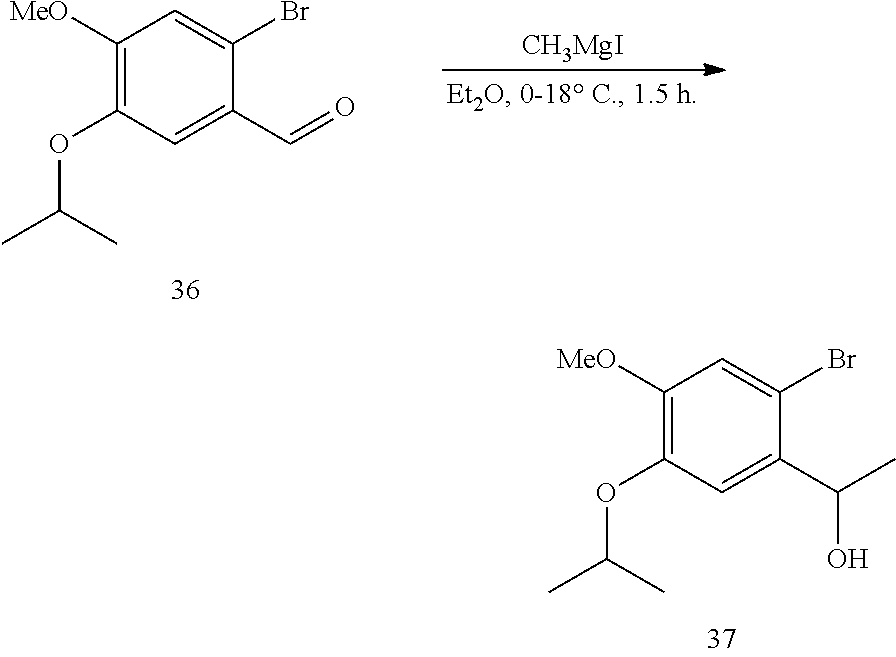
C1([MeO])=C(OC(C)C)C=C(C(C)O)C(Br)=C1.C1([MeO])=C(OC(C)C)C=C(C=O)C(Br)=C1.[CH3MgI]
